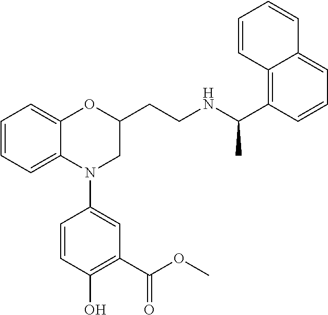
C1=CC=C2C(=C1)OC(CCNC(C1=C3C(=CC=C1)C=CC=C3)C)CN2C1=CC(C(OC)=O)=C(O)C=C1
